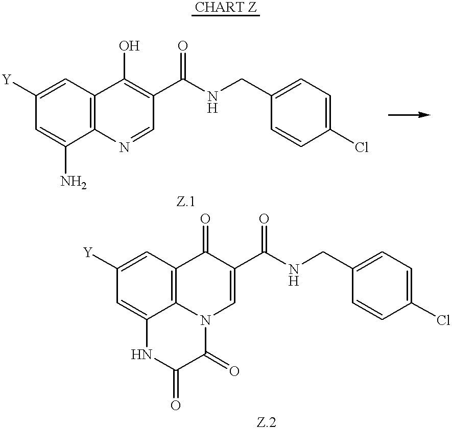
C1=C(N)C2=C(C=C1[Y])C(O)=C(C(NCC1=CC=C(Cl)C=C1)=O)C=N2.C1=C2C3=C(C=C1[Y])C(=O)C(C(NCC1=CC=C(Cl)C=C1)=O)=CN3C(=O)C(=O)N2
